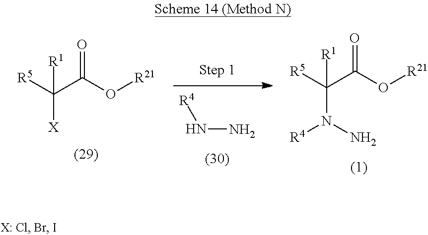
[R4]NN.[R5]C(N(N)[R4])([R1])C(O[R21])=O.[R5]C([X])([R1])C(O[R21])=O
